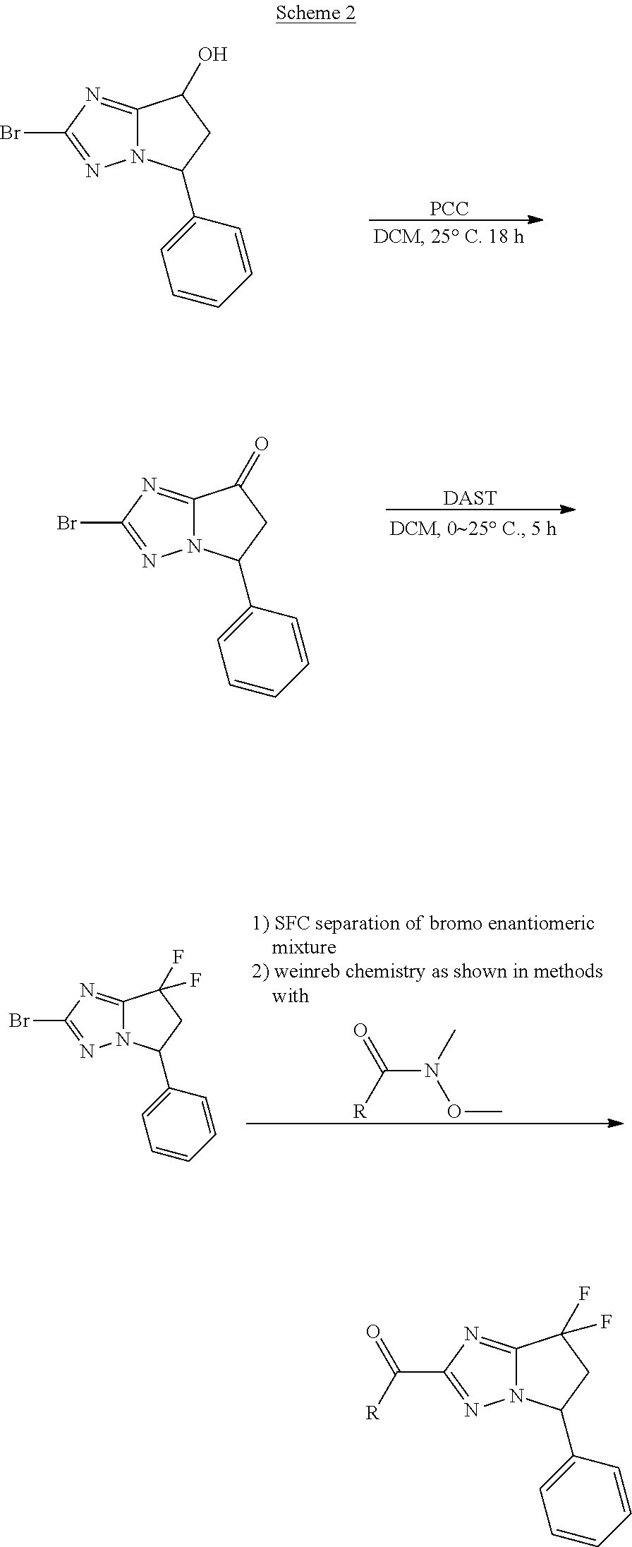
C(N(C)OC)([R])=O.C12=NC(Br)=NN1C(C1=CC=CC=C1)CC2(F)F.C12=NC(Br)=NN1C(C1=CC=CC=C1)CC2O.[PCC].C12=NC(Br)=NN1C(C1=CC=CC=C1)CC2=O.[DAST].C12=NC(C(=O)[R])=NN1C(C1=CC=CC=C1)CC2(F)F
